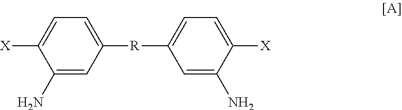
C1(N)=CC([R]C2=CC=C([X])C(N)=C2)=CC=C1[X]
